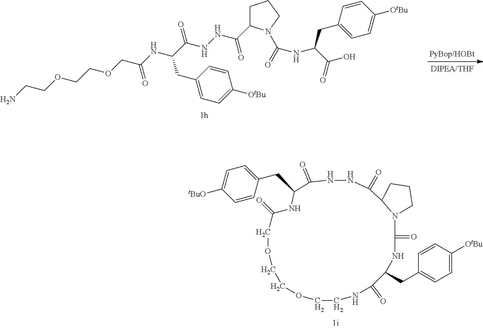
C1=C([tBuO])C=CC(CC2C(=O)NNC(=O)C3N(CCC3)C(=O)NC(CC3=CC=C([OtBu])C=C3)C(=O)NCCOCCOCC(=O)N2)=C1.C(COCC(NC(C(NNC(C1CCCN1C(=O)NC(C(=O)O)CC1=CC=C([OtBu])C=C1)=O)=O)CC1=CC=C([OtBu])C=C1)=O)OCCN
